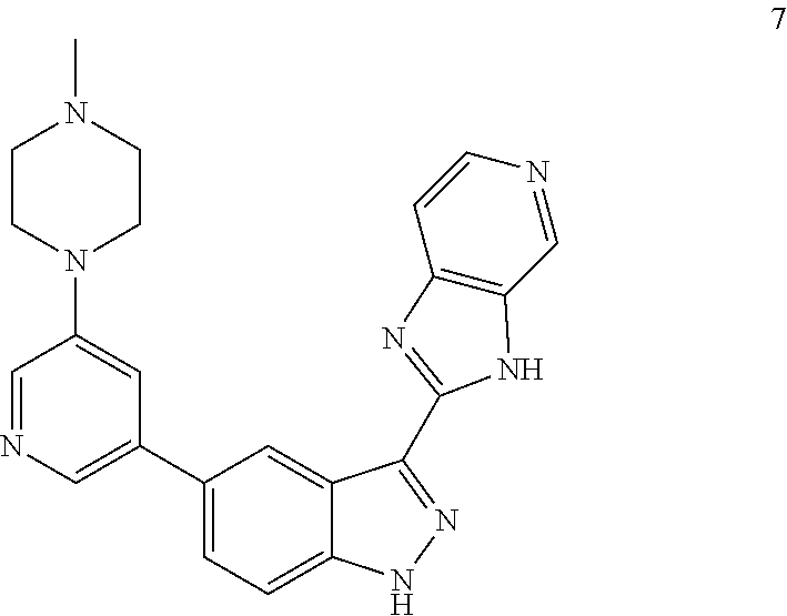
C1(C2=CN=CC(N3CCN(C)CC3)=C2)=CC=C2C(=C1)C(C1=NC3=C(C=NC=C3)N1)=NN2
